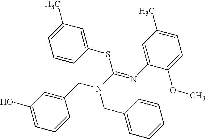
C1=CC=C(O)C=C1CN(C(=NC1=CC(C)=CC=C1OC)SC1=CC(C)=CC=C1)CC1=CC=CC=C1
